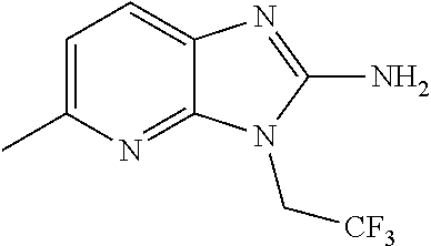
C1=C(C)N=C2C(=C1)N=C(N)N2C[CF3]
